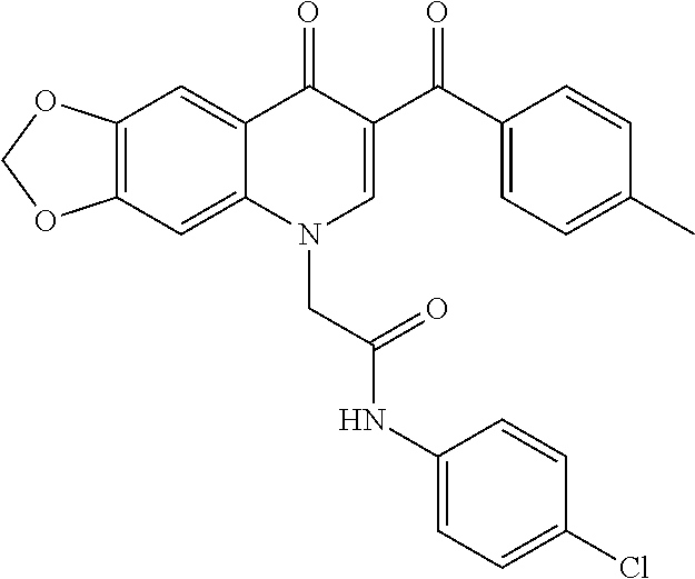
C12=C(C=C3C(=C1)C(=O)C(C(C1=CC=C(C)C=C1)=O)=CN3CC(NC1=CC=C(Cl)C=C1)=O)OCO2
